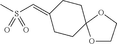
CS(C=C1CCC2(CC1)OCCO2)(=O)=O
